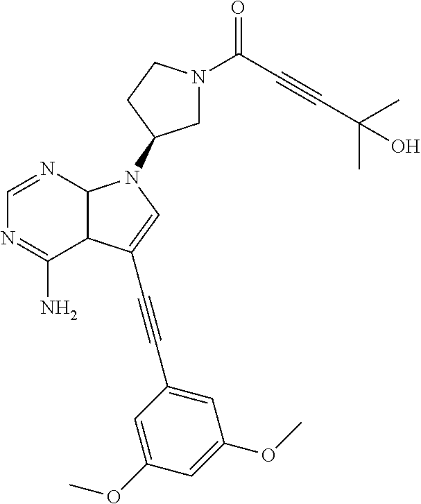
C1=NC2C(C(N)=N1)C(C#CC1=CC(OC)=CC(OC)=C1)=CN2C1CN(C(C#CC(C)(C)O)=O)CC1
